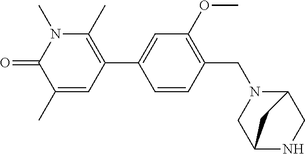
C1(C2=CC(OC)=C(CN3C4CNC(C3)C4)C=C2)=C(C)N(C)C(=O)C(C)=C1
